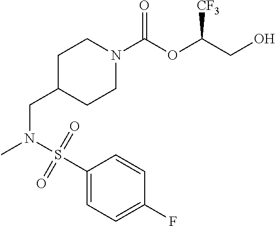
C(C1CCN(C(OC(CO)[CF3])=O)CC1)N(S(C1=CC=C(F)C=C1)(=O)=O)C
